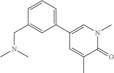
C1(C2=CN(C)C(=O)C(C)=C2)=CC=CC(CN(C)C)=C1
